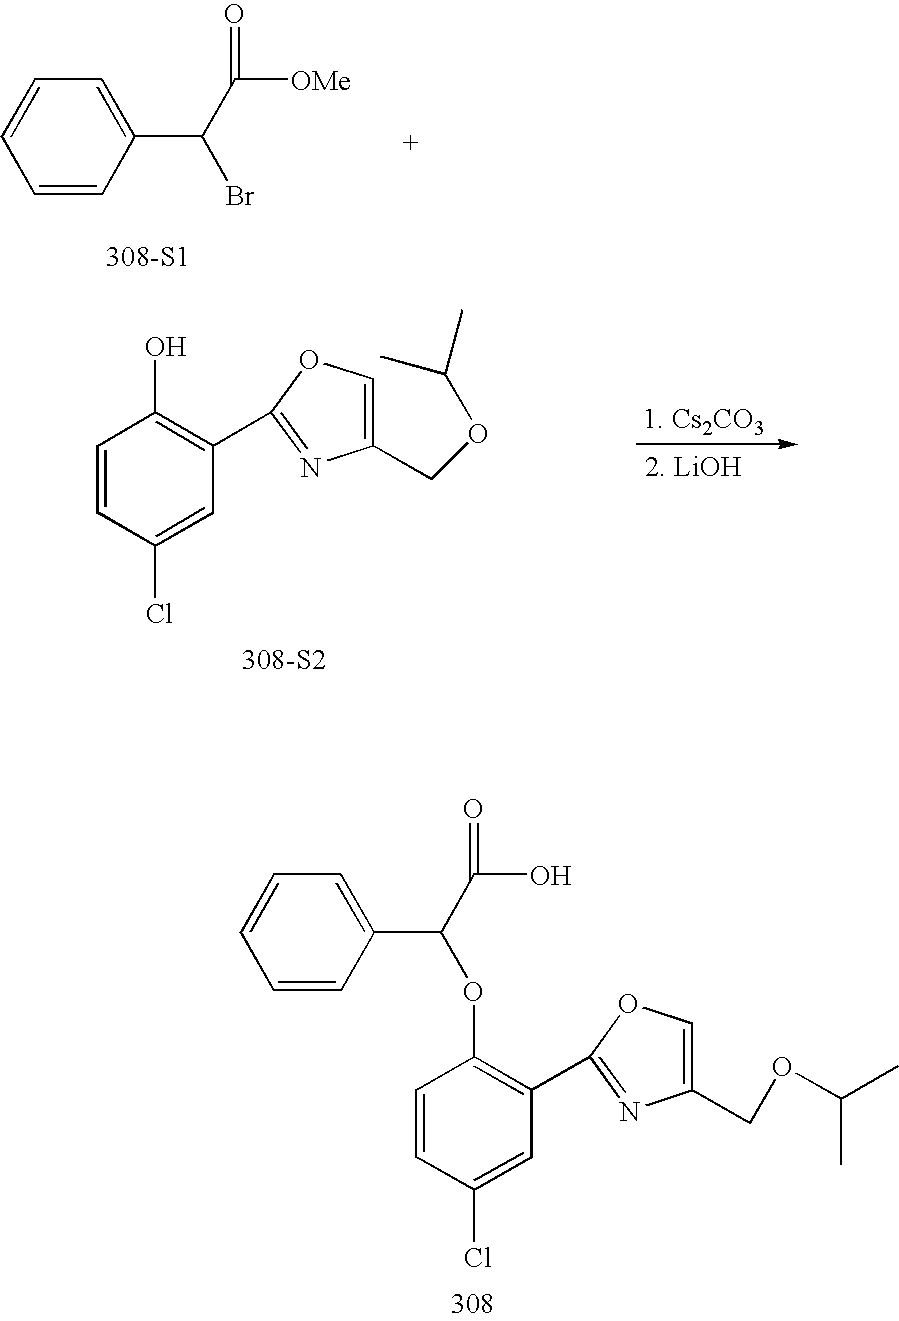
C1=CC(Cl)=CC(C2=NC(COC(C)C)=CO2)=C1OC(C1=CC=CC=C1)C(O)=O.[308-S1].C1=CC=C(C(C([OMe])=O)Br)C=C1.C1=CC(Cl)=CC(C2=NC(COC(C)C)=CO2)=C1O.[308-S2]
